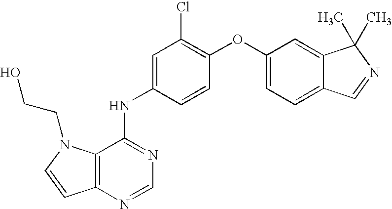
C1=C(NC2=NC=NC3=C2N(CCO)C=C3)C=CC(OC2=CC=C3C(=C2)C(C)(C)N=C3)=C1Cl
